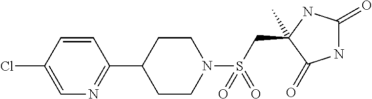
CC1(CS(N2CCC(C3=NC=C(Cl)C=C3)CC2)(=O)=O)NC(=O)NC1=O
